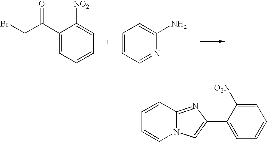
BrCC(C1=CC=CC=C1[NO2])=O.C1=CC=NC(N)=C1.C1=CC2=NC(C3=CC=CC=C3[O2N])=CN2C=C1
